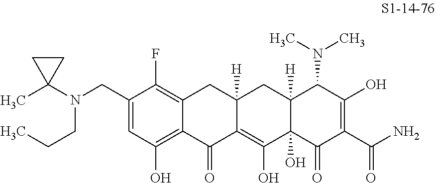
N(CC1=CC(O)=C2C(=C1F)CC1([H])C(=C(O)C3(O)C([H])(C1)C(N(C)C)C(O)=C(C(N)=O)C3=O)C2=O)(C1(C)CC1)CCC
